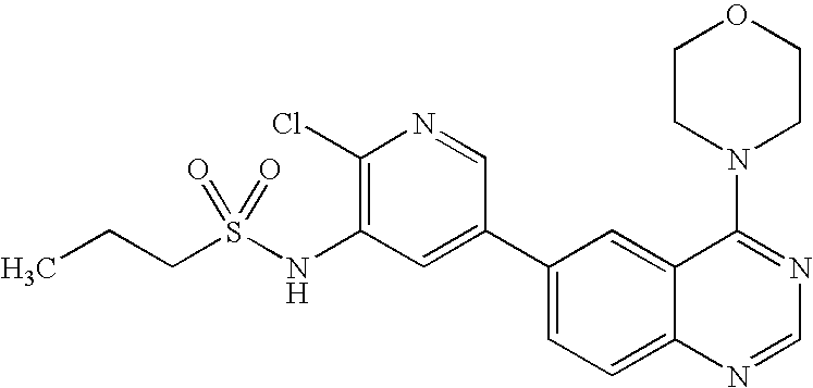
C(S(NC1=C(Cl)N=CC(C2=CC=C3C(=C2)C(N2CCOCC2)=NC=N3)=C1)(=O)=O)CC
